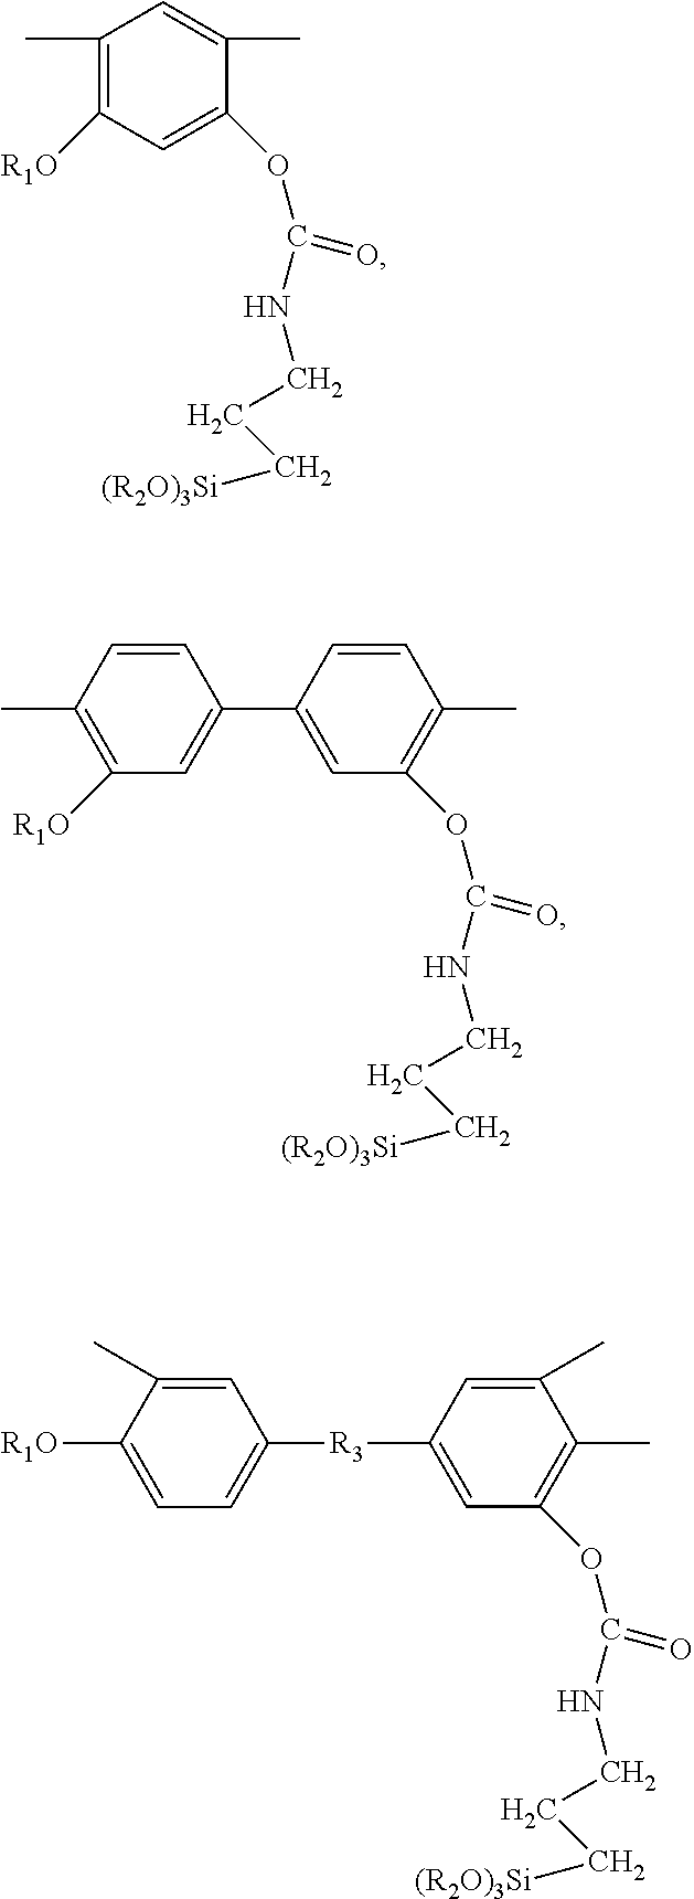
C1(C2=CC(OC(NCCC[(R2O)3Si])=O)=C(C)C=C2)=CC([R1O])=C(C)C=C1.O(C(NCCC[(R2O)3Si])=O)C1=CC([R1O])=C(C)C=C1C.[R3](C1=CC(OC(NCCC[(R2O)3Si])=O)=C(C)C(C)=C1)C1=CC=C([R1O])C(C)=C1
